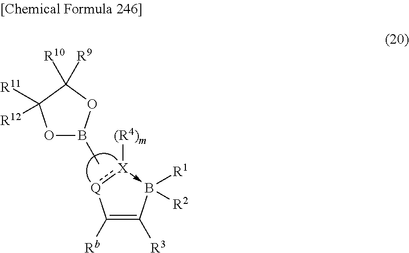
C1([Rb])=C([R3])B([R1])([R2])-[X]([(R4)m]):[Q]1.CB1OC([R11])([R12])C([R9])([R10])O1
